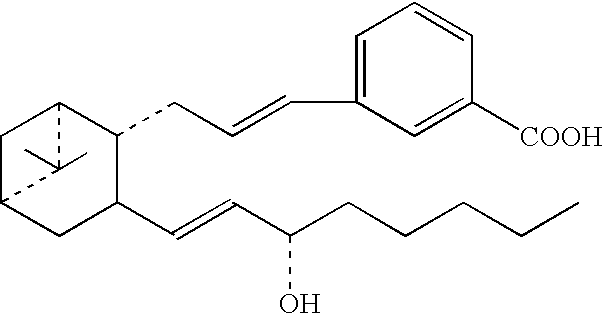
C1C2CC(C=CC(CCCCC)O)C(CC=CC3=CC=CC([COOH])=C3)C1C2(C)C
